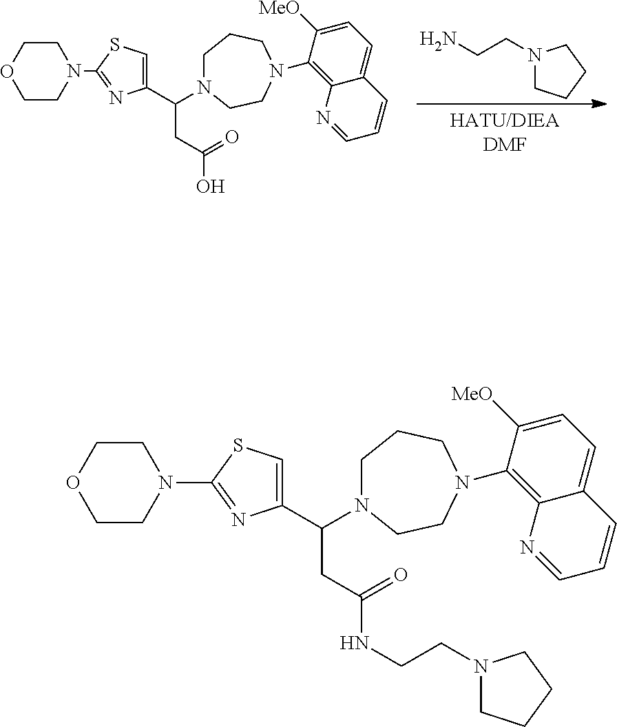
C1COCCN1C1=NC(C(CC(=O)O)N2CCCN(C3=C4C(=CC=C3[MeO])C=CC=N4)CC2)=CS1.N1(CCN)CCCC1.C1COCCN1C1=NC(C(CC(=O)NCCN2CCCC2)N2CCCN(C3=C4C(=CC=C3[MeO])C=CC=N4)CC2)=CS1
